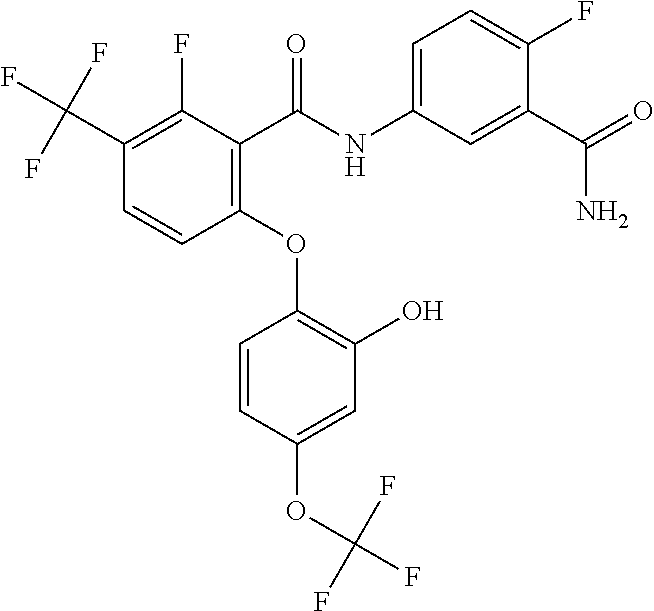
C1(C(F)(F)F)=C(F)C(C(NC2=CC=C(F)C(C(N)=O)=C2)=O)=C(OC2=C(O)C=C(OC(F)(F)F)C=C2)C=C1
